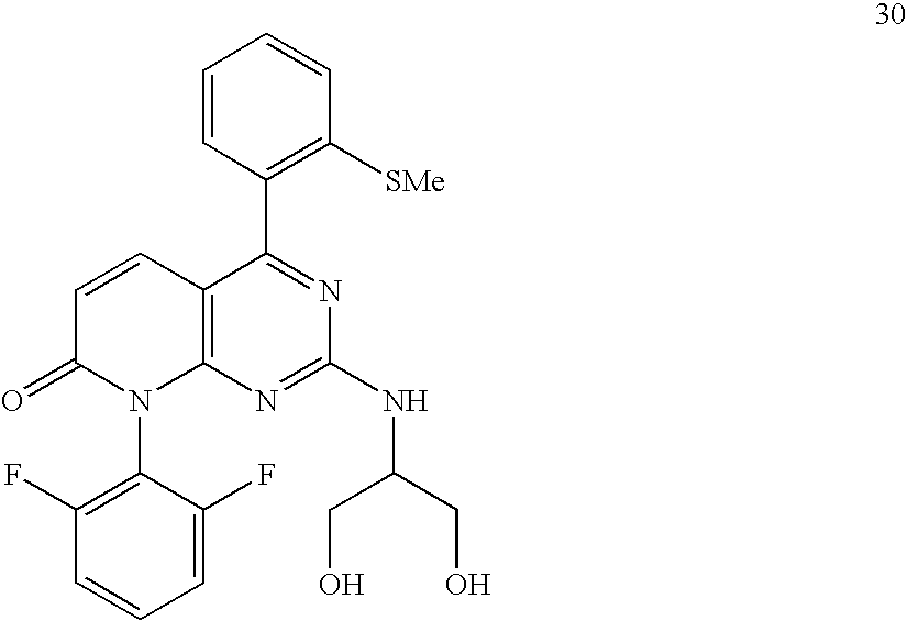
C1=CC(C2=NC(NC(CO)CO)=NC3=C2C=CC(=O)N3C2=C(F)C=CC=C2F)=C([SMe])C=C1
